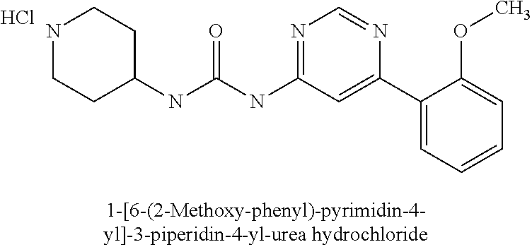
N(C(NC1=NC=NC(C2=CC=CC=C2OC)=C1)=O)C1CCNCC1.Cl
